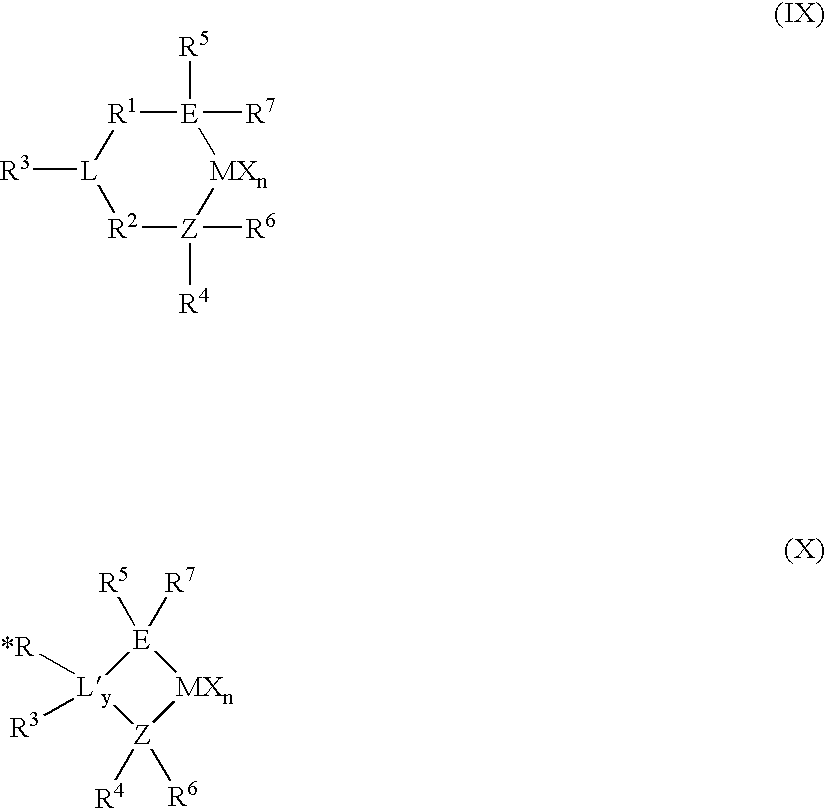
[E]1([R5])([R7])[R1][L]([R3])[R2][Z]([R4])([R6])[MXn]1.[E]1([R5])([R7])[Ly]([*R])([R3])[Z]([R4])([R6])[MXn]1
